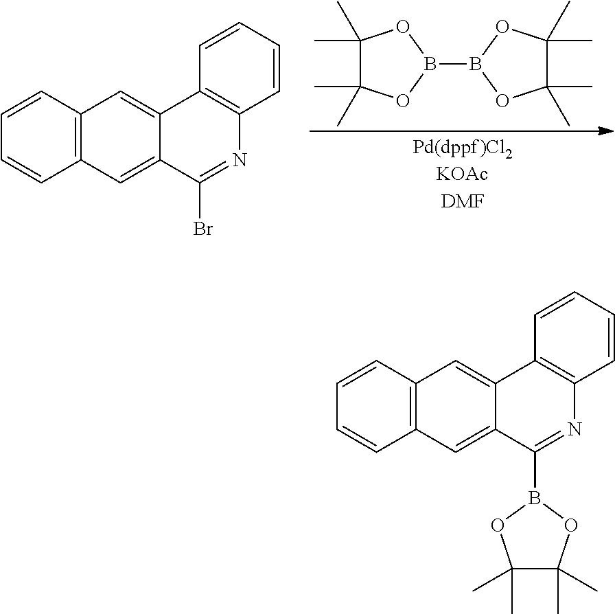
C1(C)(C)C(C)(C)OB(B2OC(C)(C)C(C)(C)O2)O1.C1=CC2=C(C=C1)C=C1C(=C2)C(Br)=NC2=C1C=CC=C2.C1=CC2=C(C=C1)C=C1C(=C2)C(B2OC(C)(C)C(C)(C)O2)=NC2=C1C=CC=C2
